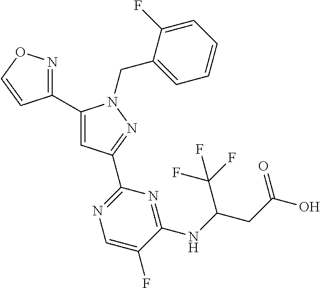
C1(C2=NOC=C2)=CC(C2=NC=C(F)C(NC(CC(=O)O)C(F)(F)F)=N2)=NN1CC1=CC=CC=C1F
